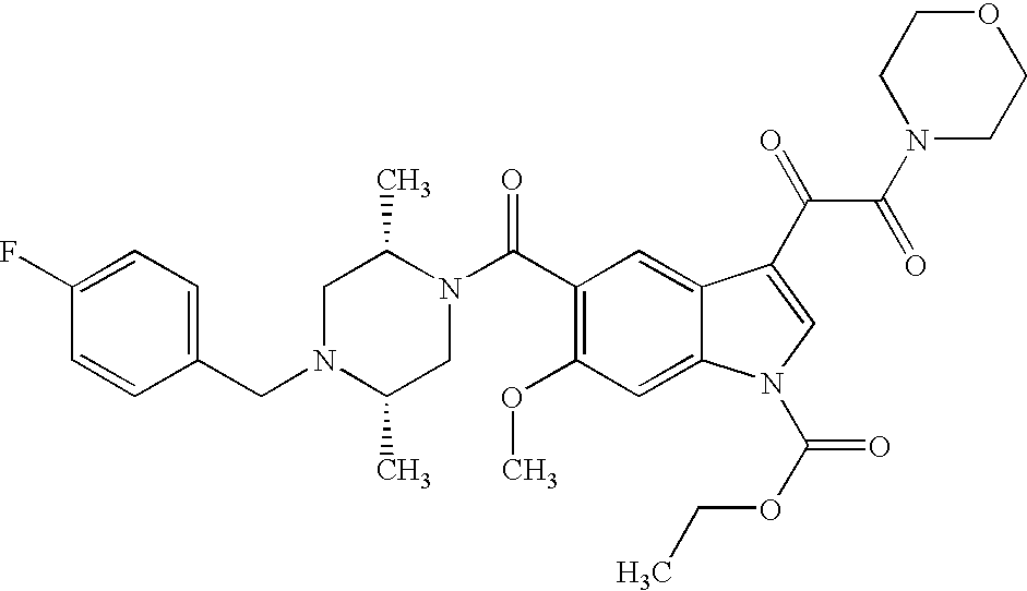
C1(F)=CC=C(CN2C(C)CN(C(C3=C(OC)C=C4C(=C3)C(C(C(N3CCOCC3)=O)=O)=CN4C(=O)OCC)=O)C(C)C2)C=C1
